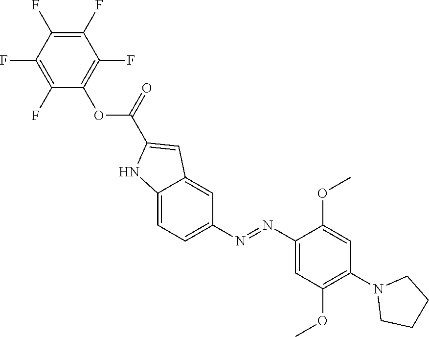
N(C1=CC=C2C(=C1)C=C(C(OC1=C(F)C(F)=C(F)C(F)=C1F)=O)N2)=NC1=CC(OC)=C(N2CCCC2)C=C1OC
